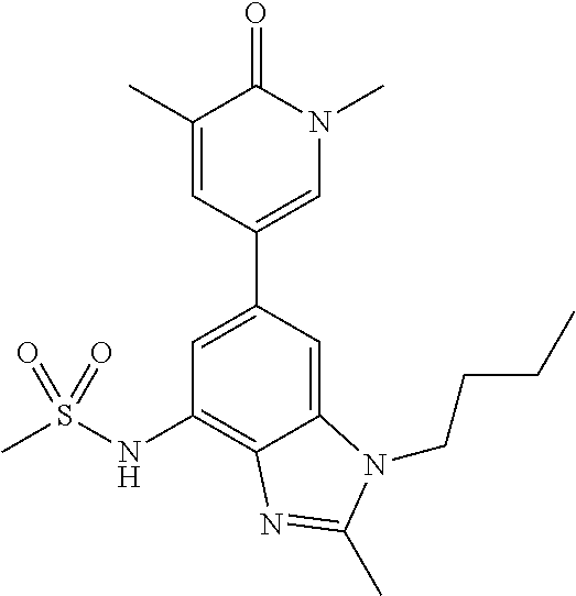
C1(C)=CC(C2=CC(NS(C)(=O)=O)=C3C(=C2)N(CCCC)C(C)=N3)=CN(C)C1=O
